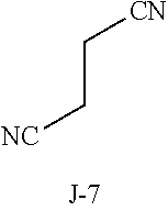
[CN]CC[NC]
